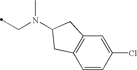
C1=CC(Cl)=CC2=C1CC(N(CC)C)C2
